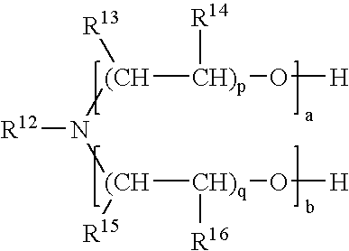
[R12]N([(CH]([CH)p](O[H])[R14])[R13])[(CH]([CH)q](O[H])[R16])[R15]
